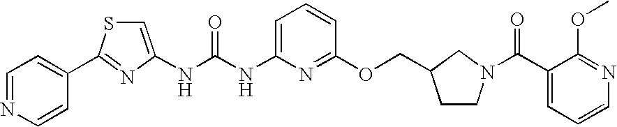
N(C(NC1=CC=CC(OCC2CCN(C(=O)C3=CC=CN=C3OC)C2)=N1)=O)C1=CSC(C2=CC=NC=C2)=N1
